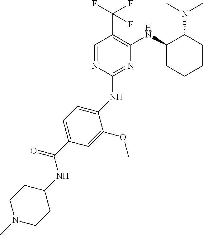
C1(NC2=CC=C(C(NC3CCN(C)CC3)=O)C=C2OC)=NC(NC2CCCCC2N(C)C)=C(C(F)(F)F)C=N1
